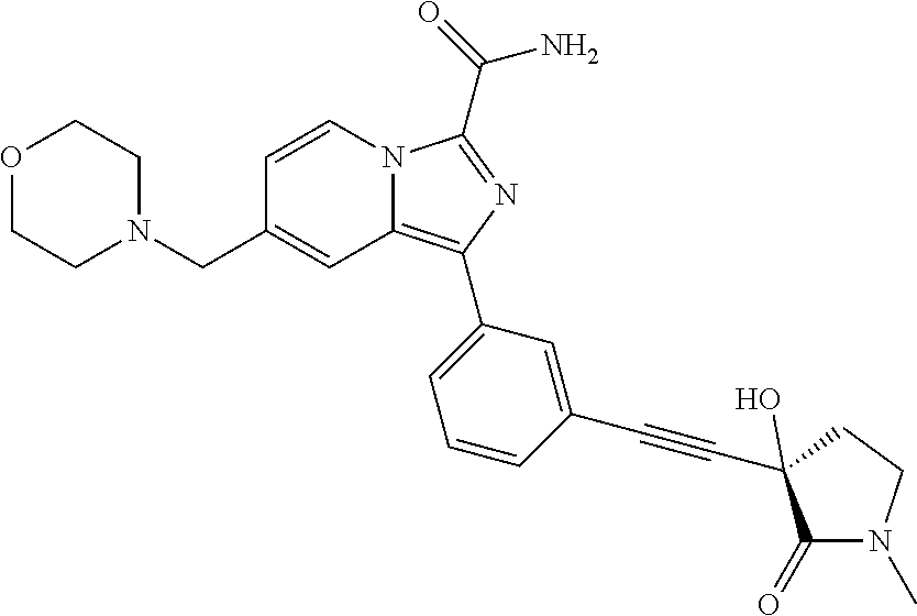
C1=CN2C(=C(C3=CC=CC(C#CC4(O)C(=O)N(C)CC4)=C3)N=C2C(N)=O)C=C1CN1CCOCC1
